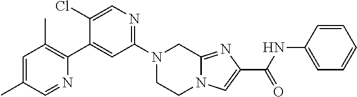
N1(C2=NC=C(Cl)C(C3=C(C)C=C(C)C=N3)=C2)CCN2C(=NC(C(=O)NC3=CC=CC=C3)=C2)C1
